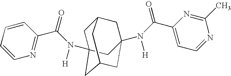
N(C(C1=NC=CC=C1)=O)([H])C12CC3CC(N(C(=O)C4=CC=NC(C)=N4)[H])(CC(C1)C3)C2
